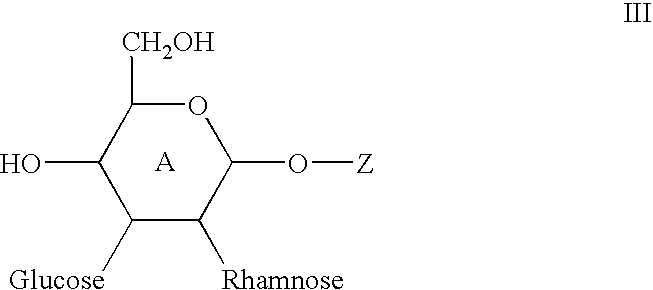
C1(O)C([Glucose])C([Rhamnose])C(O[Z])OC1[CH2OH]
